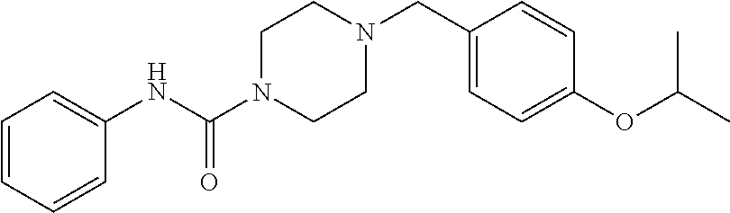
C1=CC=CC(NC(N2CCN(CC3=CC=C(OC(C)C)C=C3)CC2)=O)=C1
